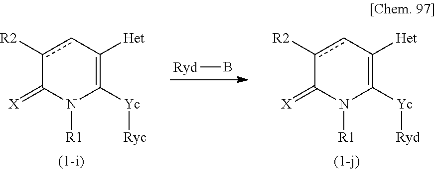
c1([R2])cC([Het])=C([Yc][Ryc])N([R1])C1=[X].[Ryd]B.c1([R2])cC([Het])=C([Yc][Ryd])N([R1])C1=[X]
